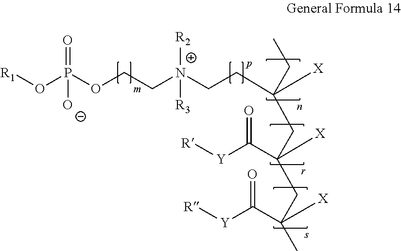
O(P(OCC[N+](CCC([X])(CC)CC(CC(C)(C([Y][R])=O)[X])(C([Y][R])=O)[X])([R2])[R3])(=O)[O-])[R1]
